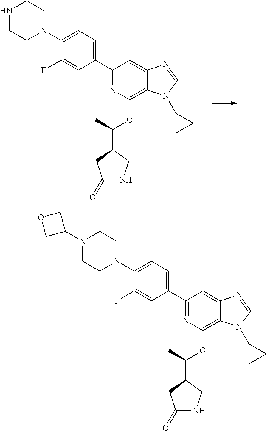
C1(C2=CC=C(N3CCNCC3)C(F)=C2)=NC(OC(C2CNC(=O)C2)C)=C2C(=C1)N=CN2C1CC1.C1(C2=CC=C(N3CCN(C4COC4)CC3)C(F)=C2)=NC(OC(C2CNC(=O)C2)C)=C2C(=C1)N=CN2C1CC1
